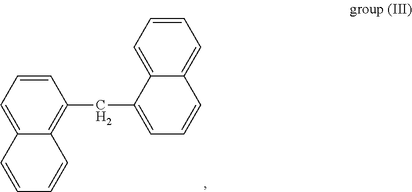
C1=C2C(=C(CC3=CC=CC4=CC=CC=C34)C=C1)C=CC=C2
